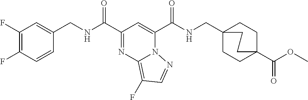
C1(F)=C(F)C=CC(CNC(C2=NC3=C(F)C=NN3C(C(NCC34CCC(C(OC)=O)(CC3)CC4)=O)=C2)=O)=C1
